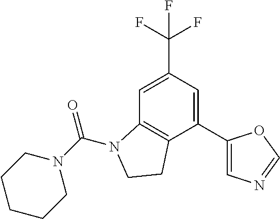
C1=C(C(F)(F)F)C=C(C2=CN=CO2)C2=C1N(C(N1CCCCC1)=O)CC2
